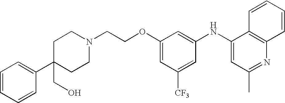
C1(NC2=CC(C)=NC3=C2C=CC=C3)=CC(OCCN2CCC(C3=CC=CC=C3)(CO)CC2)=CC([CF3])=C1
